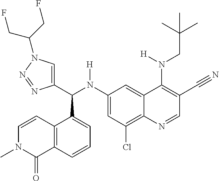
C1(N(C(C2=CN(C(CF)CF)N=N2)C2=CC=CC3=C2C=CN(C)C3=O)[H])=CC(Cl)=C2C(=C1)C(N(CC(C)(C)C)[H])=C(C#N)C=N2
